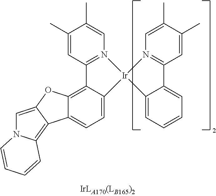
C1(C)=CC2=N(C=C1C)[Ir]1(C3=CC=C4C(=C23)OC2=CN3C(=C42)C=CC=C3)N2=C(C=C(C)C(C)=C2)C2=CC=CC=C21
